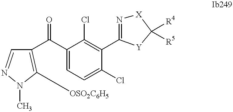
C1([OSO2C6H5])=C(C(C2=CC=C(Cl)C(C3=N[X]C([R4])([R5])[Y]3)=C2Cl)=O)C=NN1C
